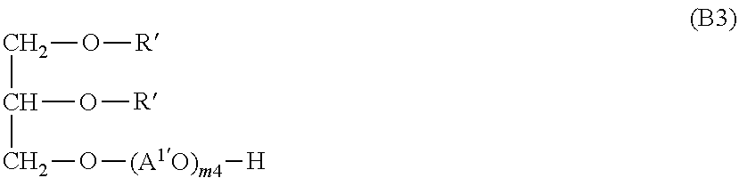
C(O[R])C(CO[(A1O)m4][H])O[R]
